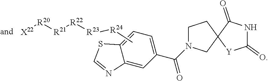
C1CC2(CN1C(C1=CC=C3C(=C1)N=CS3)=O)[Y]C(=O)NC2=O.[R24]([R23][R22][R21][R20][X22])C
